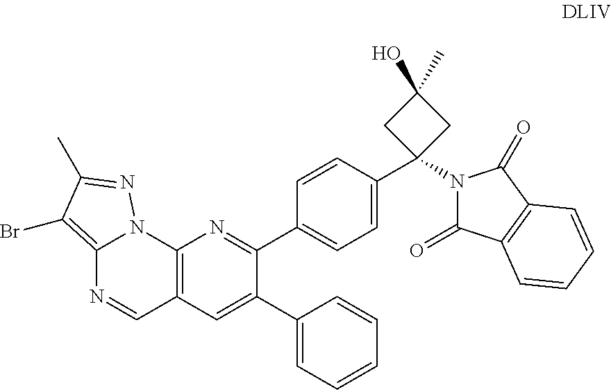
C12=C(C=C(C3=CC=CC=C3)C(C3=CC=C(C4(N5C(=O)C6=C(C5=O)C=CC=C6)CC(O)(C)C4)C=C3)=N1)C=NC1=C(Br)C(C)=NN21
